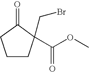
C1CC(C(OC)=O)(CBr)C(=O)C1
